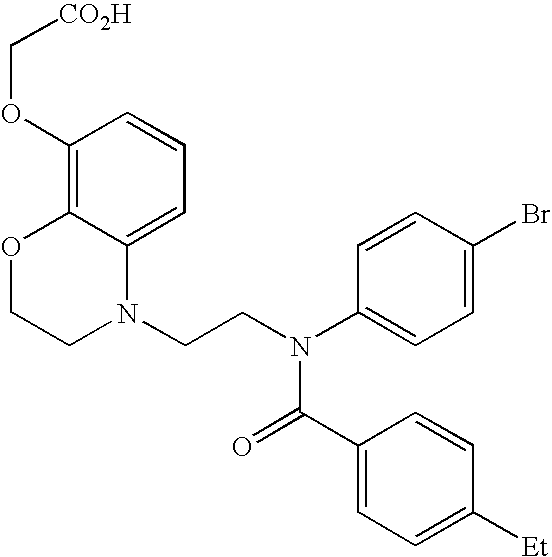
C1=C2C(=C(OC[CO2H])C=C1)OCCN2CCN(C1=CC=C(Br)C=C1)C(=O)C1=CC=C([Et])C=C1
